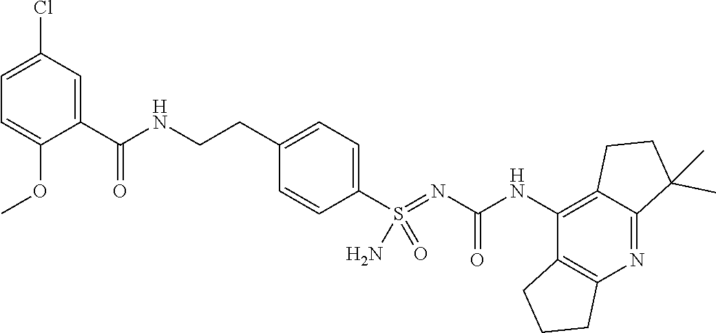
C12=C(NC(N=S(C3=CC=C(CCNC(C4=CC(Cl)=CC=C4OC)=O)C=C3)(=O)N)=O)C3=C(N=C1C(C)(C)CC2)CCC3
